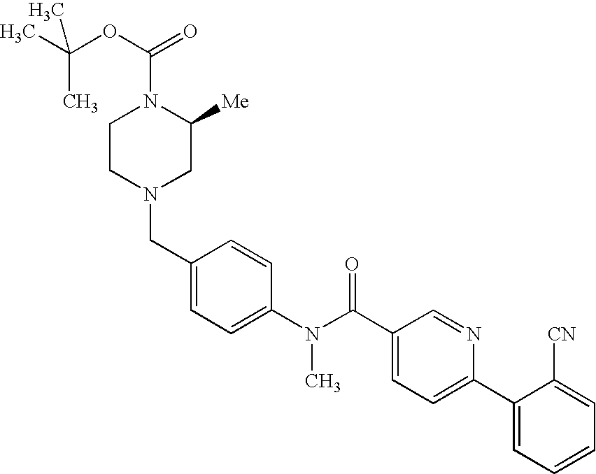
CC(OC(=O)N1CCN(CC2=CC=C(N(C(C3=CC=C(C4=CC=CC=C4[CN])N=C3)=O)C)C=C2)CC1[Me])(C)C
